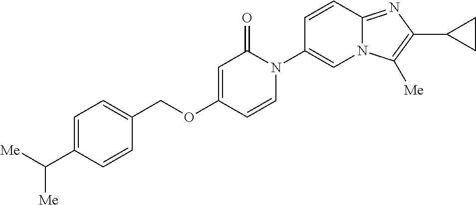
C(OC1=CC(=O)N(C2=CN3C(=NC(C4CC4)=C3[Me])C=C2)C=C1)C1=CC=C(C([Me])[Me])C=C1
